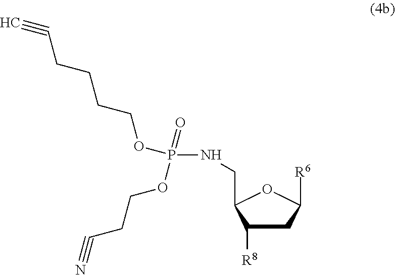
C1C([R8])C(CNP(OCCCCC#C)(OCCC#N)=O)OC1[R6]
